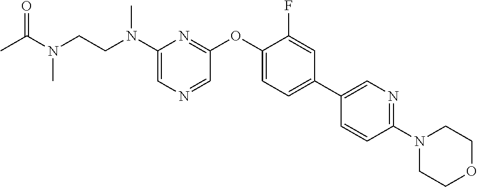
N(C1=CN=CC(OC2=CC=C(C3=CN=C(N4CCOCC4)C=C3)C=C2F)=N1)(CCN(C(=O)C)C)C
